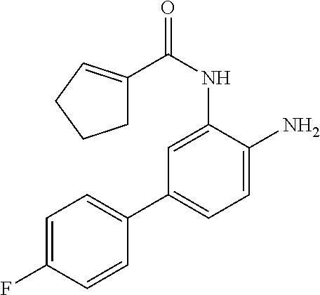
C1=C(NC(=O)C2=CCCC2)C(N)=CC=C1C1=CC=C(F)C=C1
